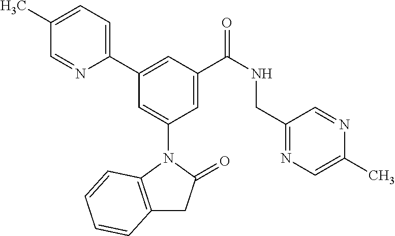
C1(C)=CC=C(C2=CC(C(NCC3=NC=C(C)N=C3)=O)=CC(N3C4=C(CC3=O)C=CC=C4)=C2)N=C1
